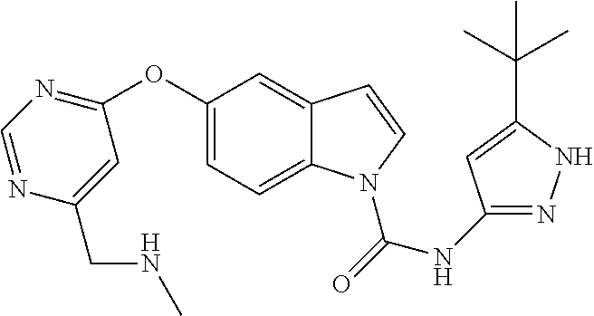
C1=C2C(=CC(OC3=NC=NC(CNC)=C3)=C1)C=CN2C(NC1=NNC(C(C)(C)C)=C1)=O
